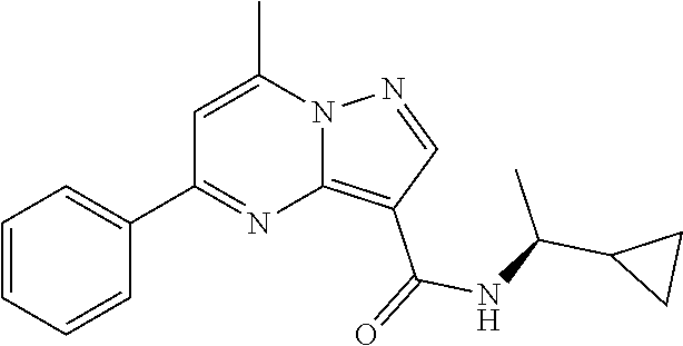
C12=C(C(=O)NC(C3CC3)C)C=NN1C(C)=CC(C1=CC=CC=C1)=N2
